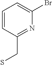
C1=CC(CS)=NC(Br)=C1
